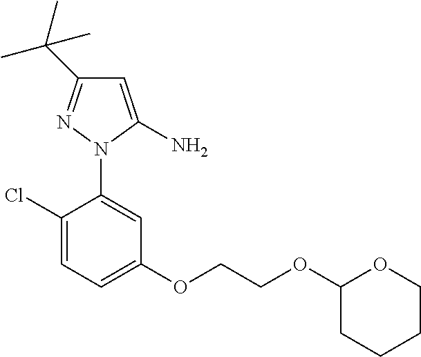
C1=C(N)N(C2=CC(OCCOC3CCCCO3)=CC=C2Cl)N=C1C(C)(C)C
